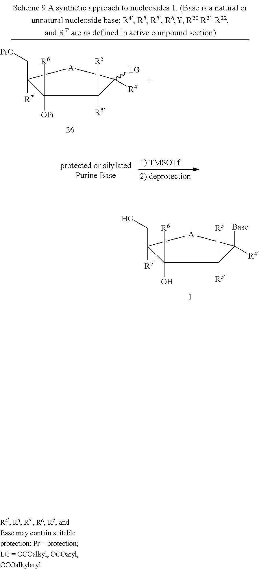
[R4]C1([LG])C([R5])([R5])C([OPr])([R6])C([R7])(C[PrO])[A]1.[R4]C1([Base])C([R5])([R5])C(O)([R6])C([R7])(CO)[A]1
